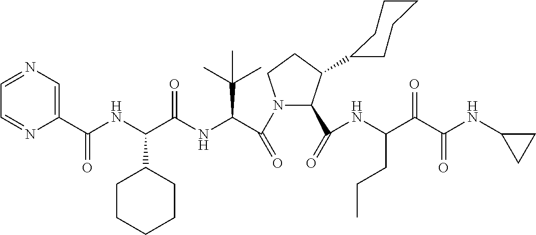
N1(C(C(NC(C(NC(C2=CN=CC=N2)=O)C2CCCCC2)=O)C(C)(C)C)=O)C(C(=O)NC(CCC)C(=O)C(=O)NC2CC2)C(C2CCCCC2)CC1
